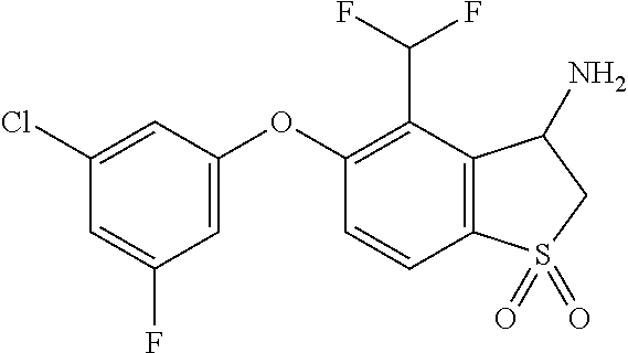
O(C1=CC(F)=CC(Cl)=C1)C1=C(C(F)F)C2=C(C=C1)S(=O)(=O)CC2N
